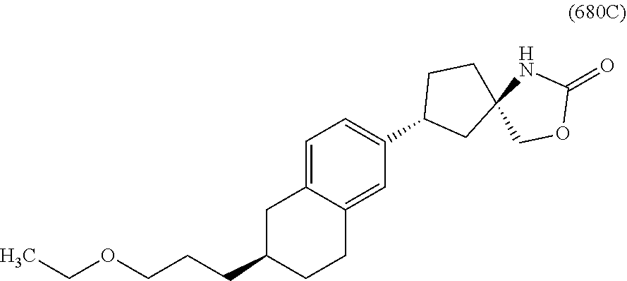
C1C(CCCOCC)CCC2=CC(C3CC4(CC3)COC(=O)N4)=CC=C12
